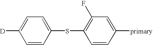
C1=CC(SC2=C(F)C=C([primary])C=C2)=CC=C1[D]
